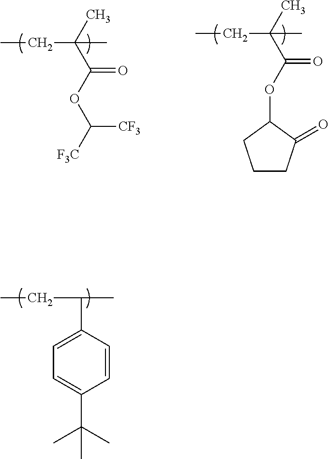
CCC(C)(C(OC1CCCC1=O)=O)C.CCC(C)(C(OC([F3C])[CF3])=O)C.C1(C(CC)C)=CC=C(C(C)(C)C)C=C1
